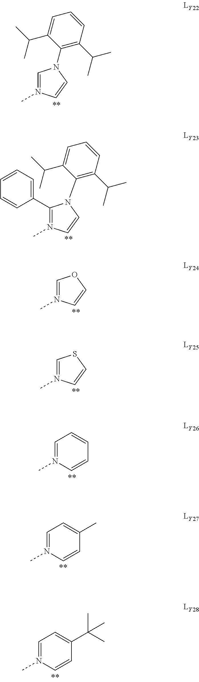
C1=N(C)C=CN1C1=C(C(C)C)C=CC=C1C(C)C.C1(C2=CC=CC=C2)=N(C)C=CN1C1=C(C(C)C)C=CC=C1C(C)C.C1=N(C)C=CO1.C1=N(C)C=CS1.C1=N(C)C=CC=C1.C1=N(C)C=CC(C)=C1.C1=N(C)C=CC(C(C)(C)C)=C1
